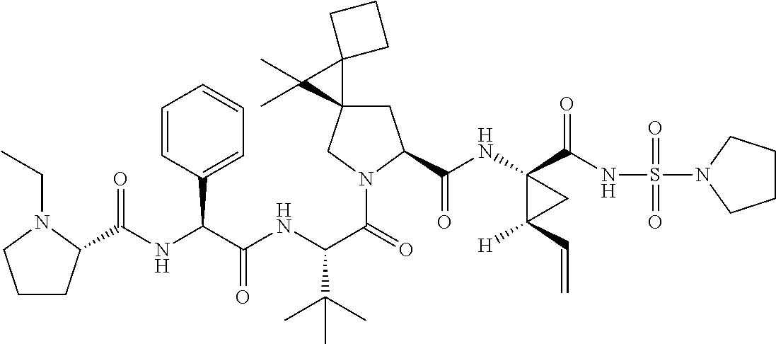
C1C2(CN(C(=O)C(NC(C(NC(=O)C3CCCN3CC)C3=CC=CC=C3)=O)C(C)(C)C)C1C(NC1(C(NS(N3CCCC3)(=O)=O)=O)C([H])(C=C)C1)=O)C1(C2(C)C)CCC1
